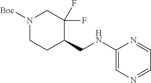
N1([Boc])CCC(CNC2=CN=CC=N2)C(F)(F)C1
